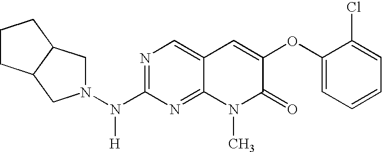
N1=C(N(N2CC3C(C2)CCC3)[H])N=C2C(=C1)C=C(OC1=CC=CC=C1Cl)C(=O)N2C
